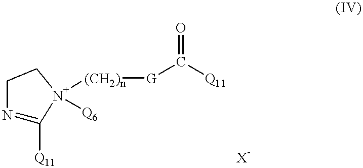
N1=C([Q11])[N+]([Q6])([(CH2)n][G]C([Q11])=O)CC1.[X-]
